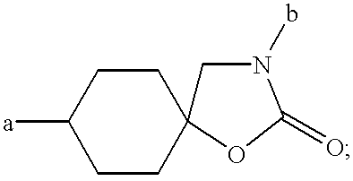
[a]C1CCC2(CC1)CN(b)C(=O)O2
